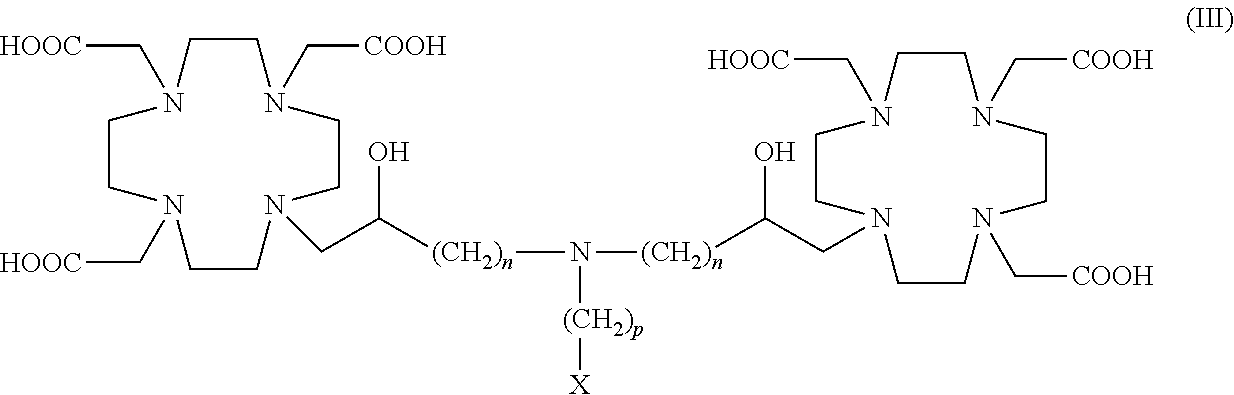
C1CN(C[COOH])CCN(CC([(CH2)n]N([(CH2)n]C(CN2CCN(C[HOOC])CCN(C[COOH])CCN(C[COOH])CC2)O)[(CH2)p][X])O)CCN(C[HOOC])CCN1C[HOOC]
